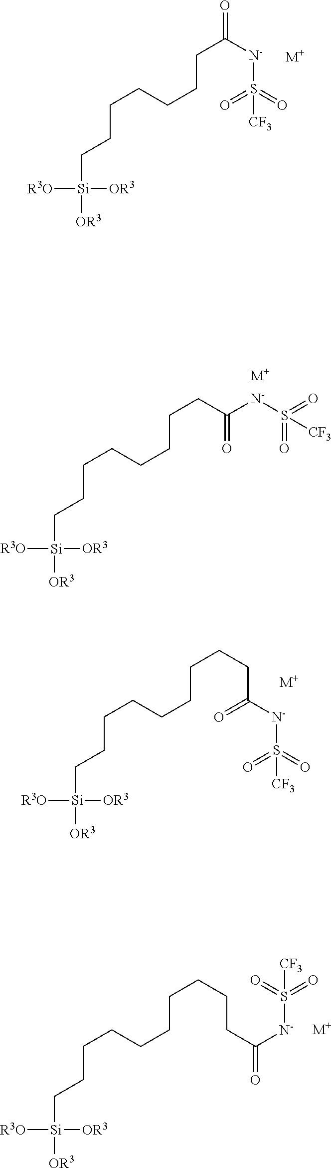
[R3O][Si](CCCCCCCC(=O)[N-]S(=O)(=O)[CF3])([OR3])[OR3].[M+].[R3O][Si](CCCCCCCCC([N-]S(=O)(=O)[CF3])=O)([OR3])[OR3].[M+].[R3O][Si](CCCCCCCCCC(=O)[N-]S(=O)(=O)[CF3])([OR3])[OR3].[M+].[R3O][Si](CCCCCCCCCCC(=O)[N-]S(=O)(=O)[CF3])([OR3])[OR3].[M+]
